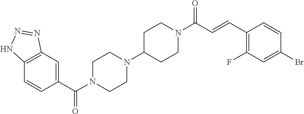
C12=C(C=C(C(N3CCN(C4CCN(C(C=CC5=C(F)C=C(Br)C=C5)=O)CC4)CC3)=O)C=C1)N=NN2
